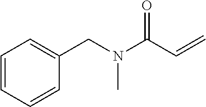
C1=CC=CC(CN(C(C=C)=O)C)=C1
